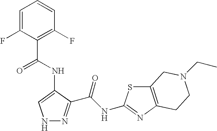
C1=C(F)C(C(=O)NC2=CNN=C2C(NC2=NC3=C(S2)CN(CC)CC3)=O)=C(F)C=C1
